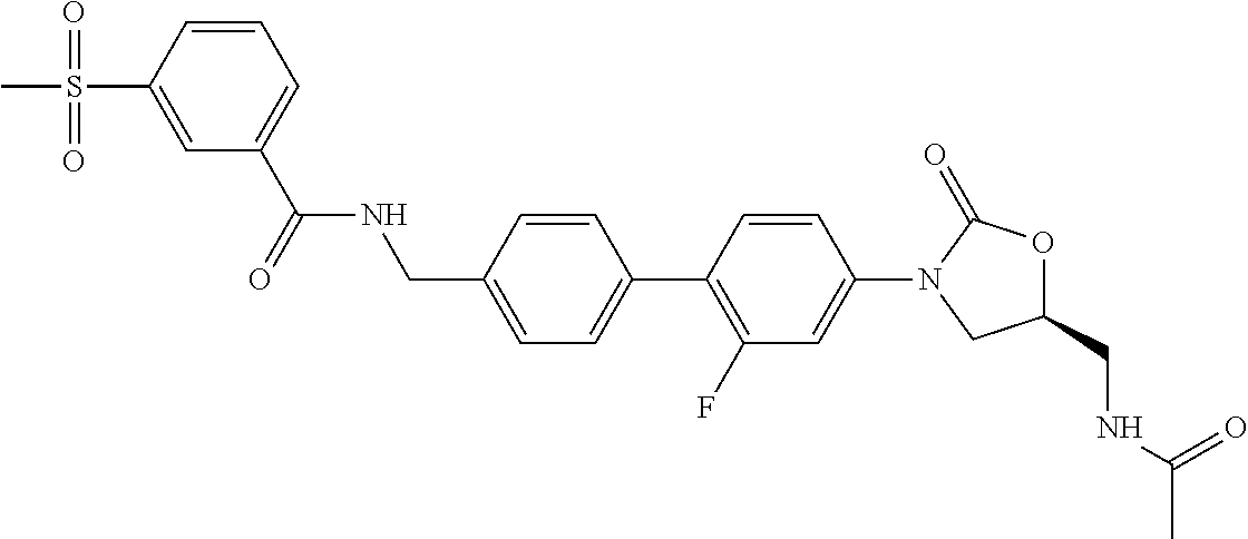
C1(CNC(C)=O)OC(=O)N(C2=CC(F)=C(C3=CC=C(CNC(C4=CC=CC(S(=O)(=O)C)=C4)=O)C=C3)C=C2)C1
